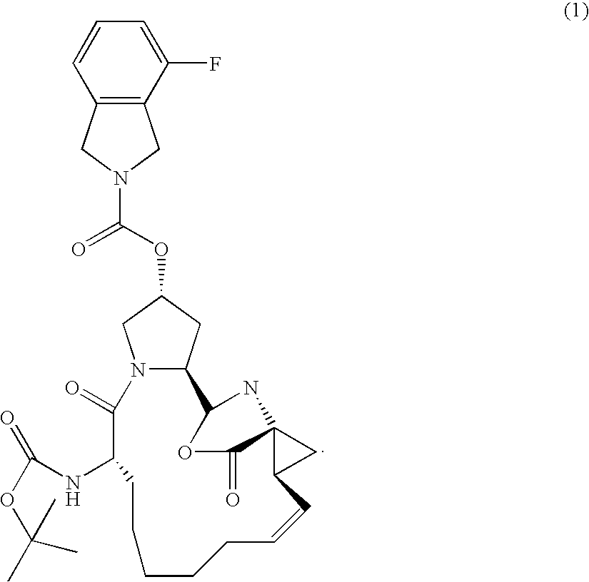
CC(OC(=O)NC1C(=O)N2C(CC(OC(=O)N3CC4=C(C3)C(F)=CC=C4)C2)C2NC3(C(=O)O2)C(C3)C=CCCCCC1)(C)C
